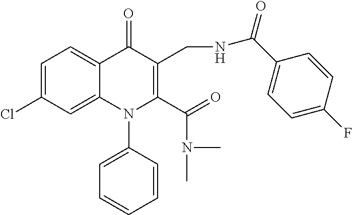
C1=C(Cl)C=C2C(=C1)C(=O)C(CNC(C1=CC=C(F)C=C1)=O)=C(C(=O)N(C)C)N2C1=CC=CC=C1
